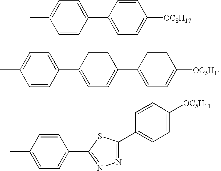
CC1=CC=C(C2=CC=C([OC8H17])C=C2)C=C1.C1(C2=CC=C(C)C=C2)=CC=C(C2=CC=C([OC5H11])C=C2)C=C1.C1(C)=CC=C(C2=NN=C(C3=CC=C([OC5H11])C=C3)S2)C=C1
